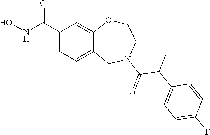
C1(C(NO)=O)=CC=C2C(=C1)OCCN(C(=O)C(C1=CC=C(F)C=C1)C)C2
